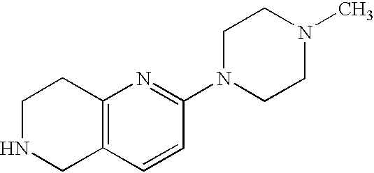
C12=C(C=CC(N3CCN(C)CC3)=N1)CNCC2
